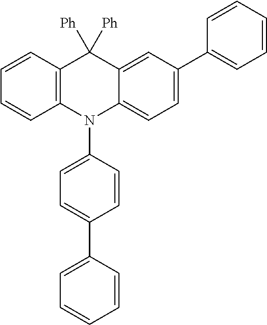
C1=CC2=C(C=C1)N(C1=CC=C(C3=CC=CC=C3)C=C1)C1=CC=C(C3=CC=CC=C3)C=C1C2([Ph])[Ph]
